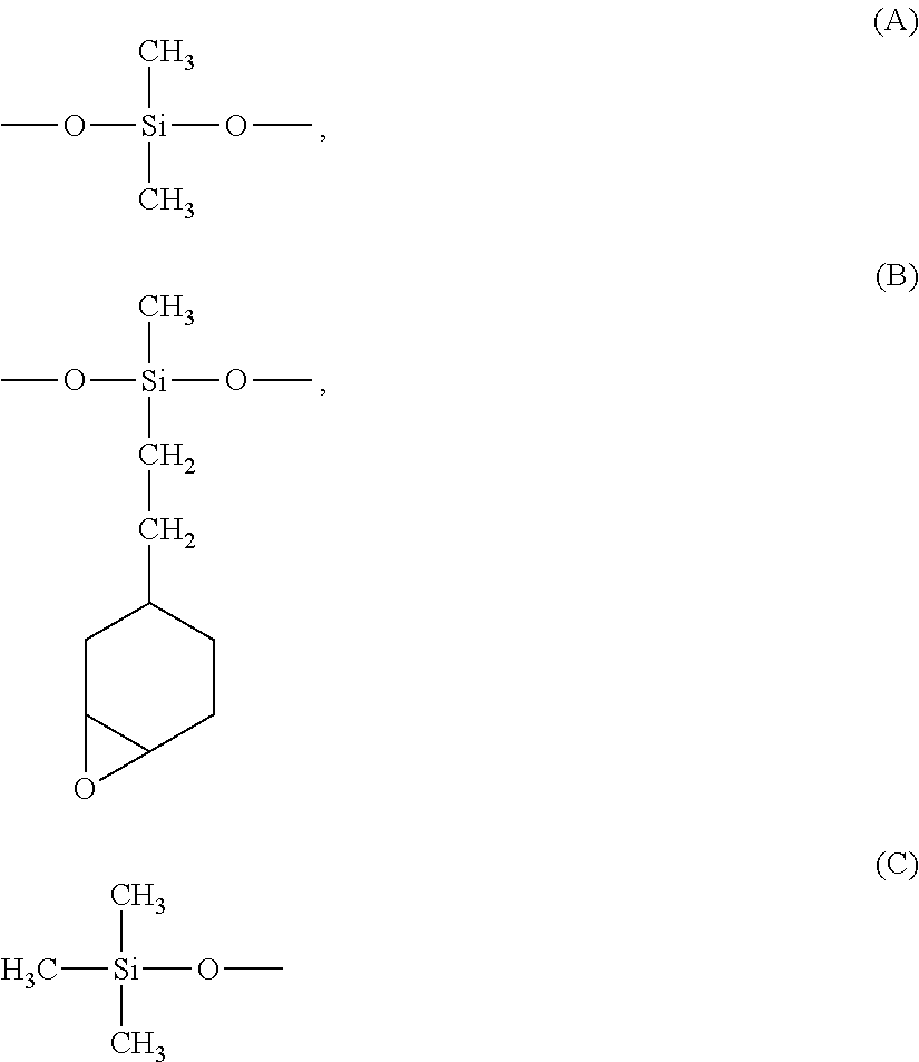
CO[Si](C)(C)OC.CO[Si](C)(CCC1CC2C(CC1)O2)OC.C[Si](C)(C)OC
